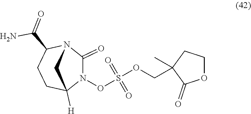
C1(=O)N(OS(OCC2(C)C(=O)OCC2)(=O)=O)C2([H])CCC(C(=O)N)N1C2
